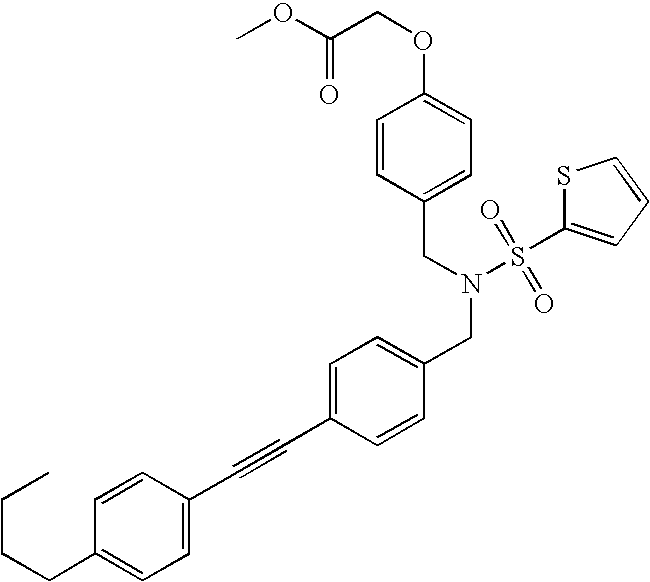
C(C1=CC=C(OCC(OC)=O)C=C1)N(CC1=CC=C(C#CC2=CC=C(CCCC)C=C2)C=C1)S(C1=CC=CS1)(=O)=O
